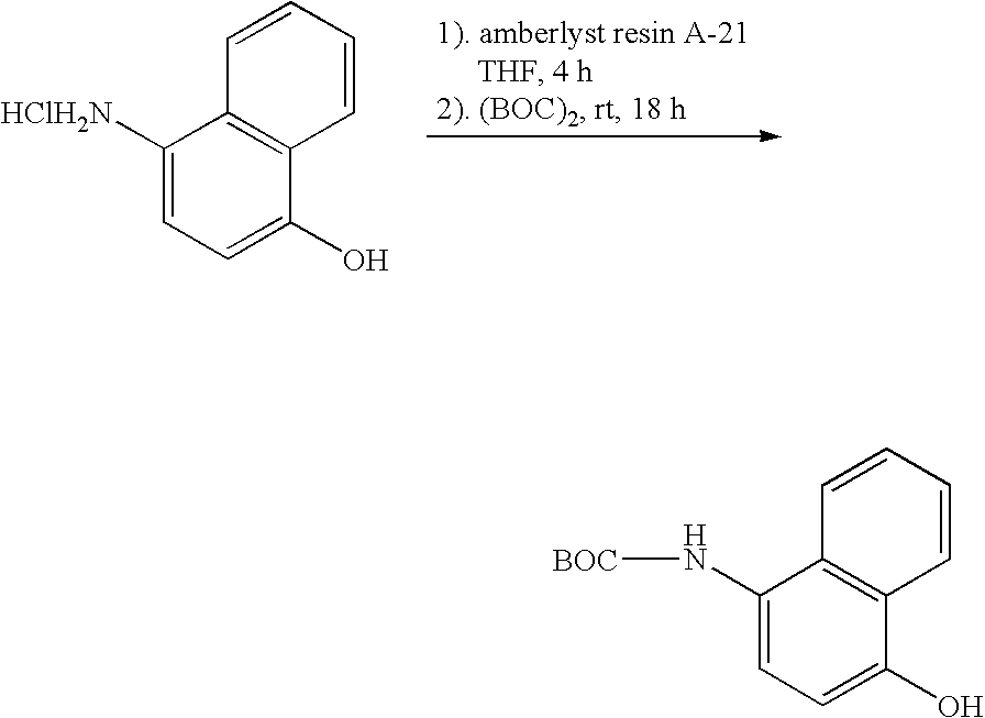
C1([HClH2N])=CC=C(O)C2=C1C=CC=C2.C1(N[BOC])=CC=C(O)C2=C1C=CC=C2
